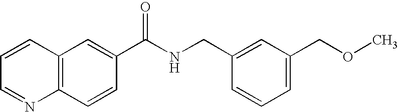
C1=CC=NC2=C1C=C(C(NCC1=CC(COC)=CC=C1)=O)C=C2
